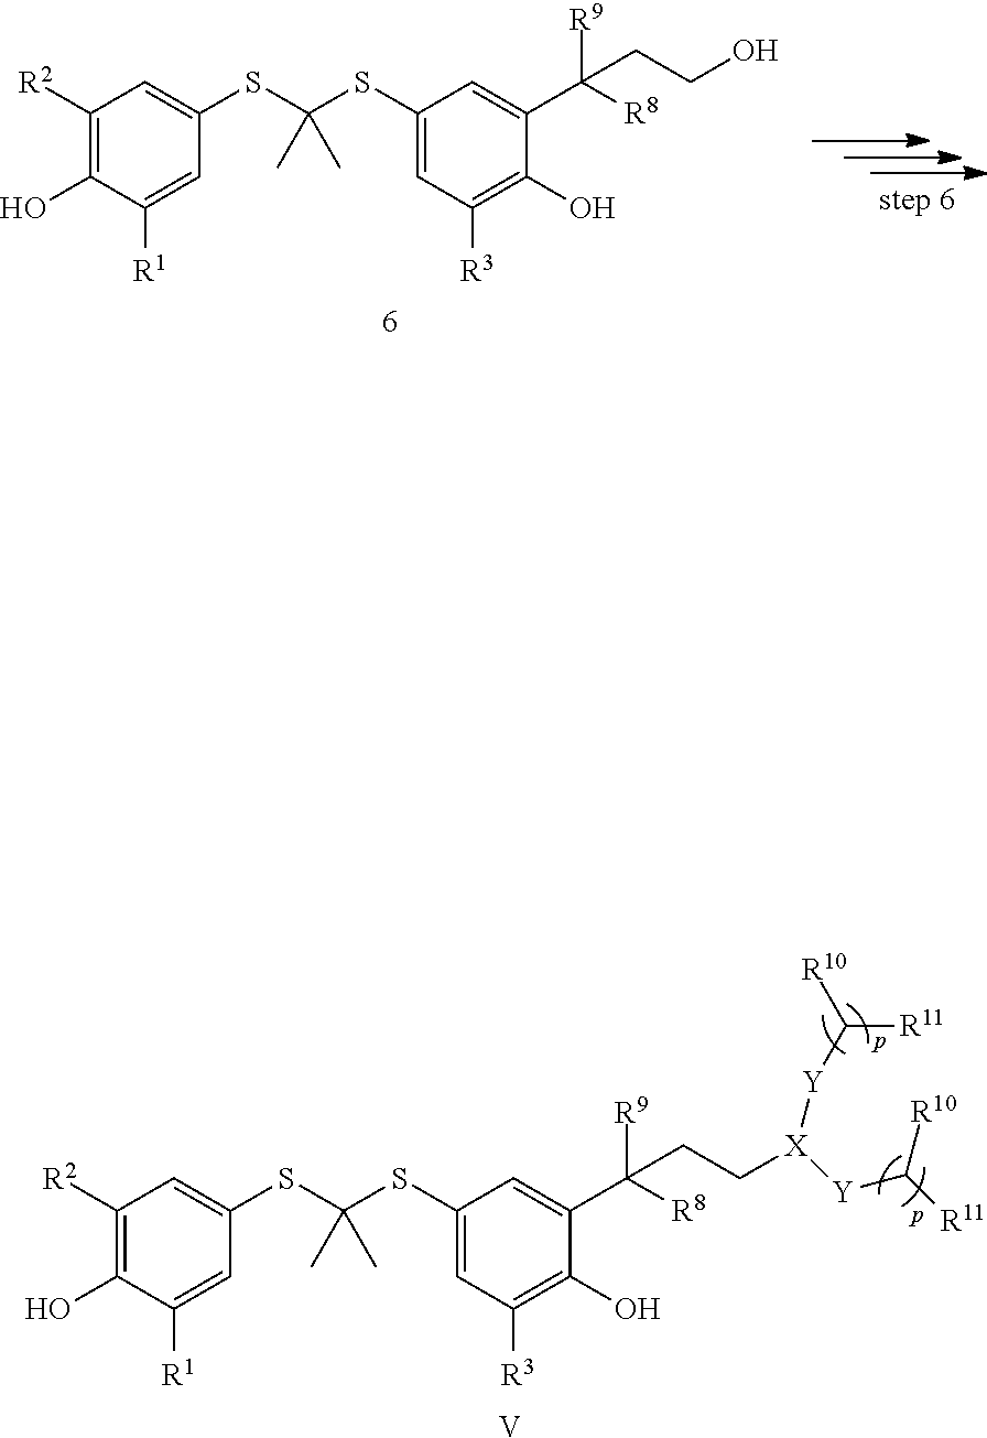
C1([R2])=C(O)C([R1])=CC(SC(SC2=CC([R3])=C(O)C(C(CCO)([R9])[R8])=C2)(C)C)=C1.C1([R2])=C(O)C([R1])=CC(SC(SC2=CC([R3])=C(O)C(C(CC[X]([Y]C([R11])[R10])[Y]C([R10])[R11])([R9])[R8])=C2)(C)C)=C1.[V]
